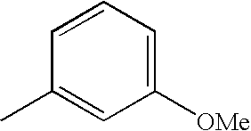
C1(C)=CC([OMe])=CC=C1
